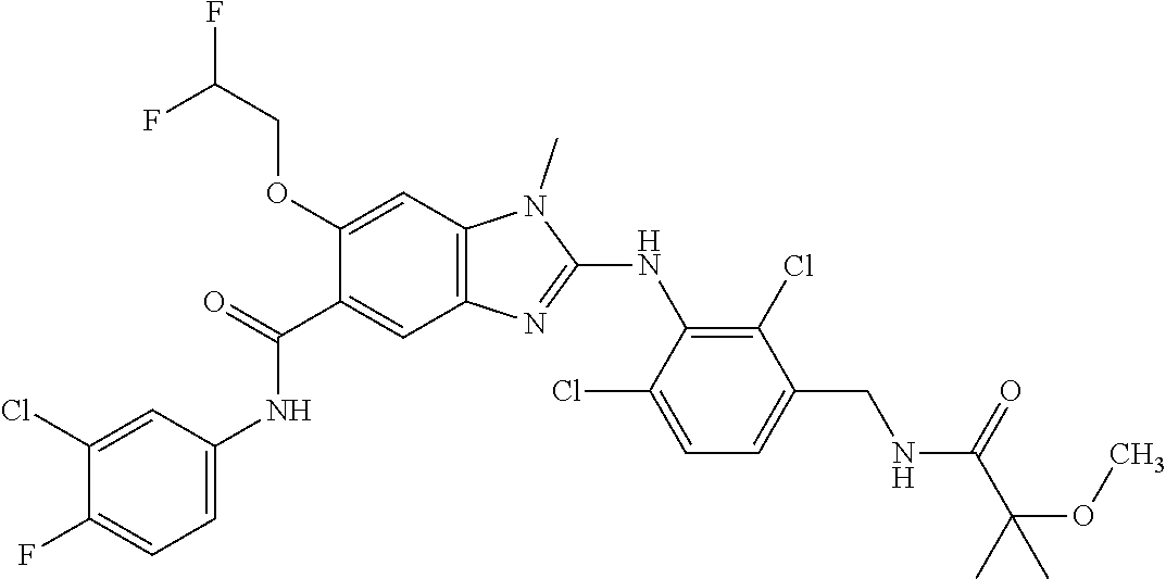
C1(OCC(F)F)=CC2=C(C=C1C(NC1=CC=C(F)C(Cl)=C1)=O)N=C(NC1=C(Cl)C(CNC(C(C)(OC)C)=O)=CC=C1Cl)N2C
